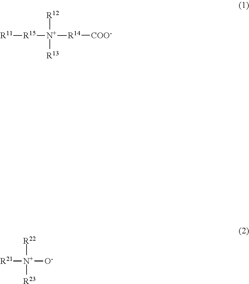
[R14]([COO-])[N+]([R15][R11])([R12])[R13].[N+]([O-])([R21])([R22])[R23]
